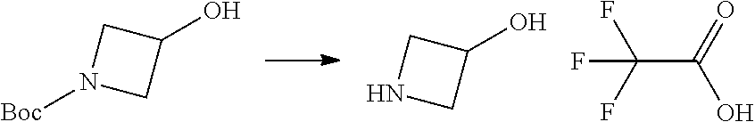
C1(O)CN([Boc])C1.C1(O)CNC1.C(C(=O)O)(F)(F)F
